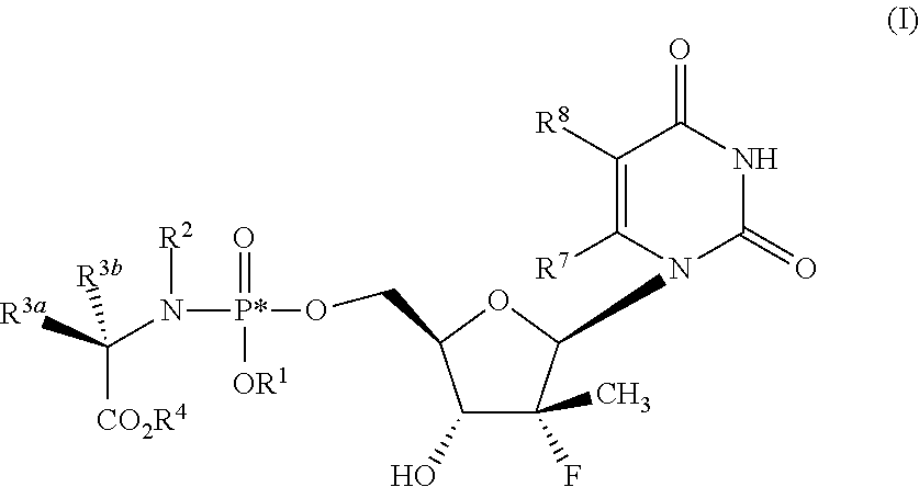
C1([R8])=C([R7])N(C2C(F)(C)C(O)C(CO[P*](=O)([OR1])N([R2])C([R3a])([CO2R4])[R3b])O2)C(=O)NC1=O
